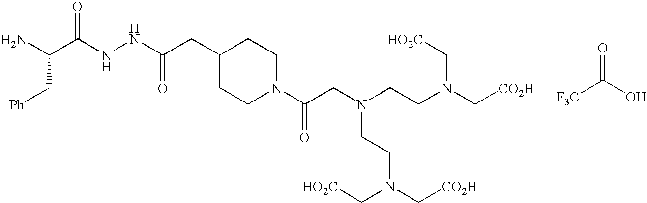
O=C(O)[F3C].NC(C(NNC(CC1CCN(C(CN(CCN(C[CO2H])C[HO2C])CCN(C[CO2H])C[HO2C])=O)CC1)=O)=O)C[Ph]
